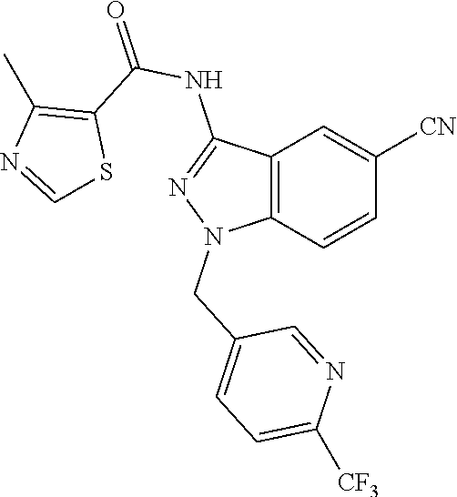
C12=C(C=CC([CN])=C1)N(CC1=CC=C([CF3])N=C1)N=C2NC(=O)C1=C(C)N=CS1
